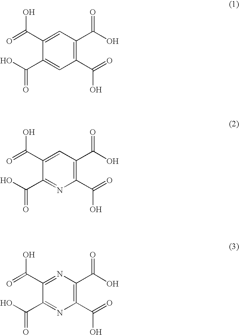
C1(C(=O)O)=C(C(O)=O)C=C(C(=O)O)C(C(O)=O)=C1.C1(C(=O)O)=C(C(O)=O)C=C(C(=O)O)C(C(O)=O)=N1.C1(C(=O)O)=C(C(O)=O)N=C(C(=O)O)C(C(O)=O)=N1
